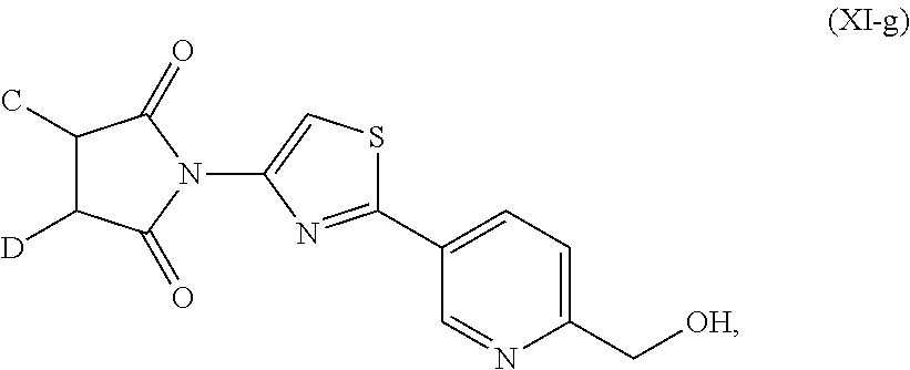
C1(C[OH])=CC=C(C2=NC(N3C(=O)C(C)C([D])C3=O)=CS2)C=N1
